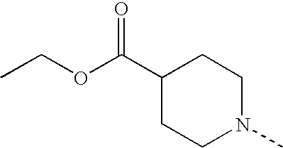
C1(C(OCC)=O)CCN(C)CC1
